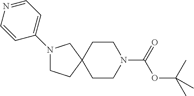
N1(C2=CC=NC=C2)CCC2(C1)CCN(C(=O)OC(C)(C)C)CC2
